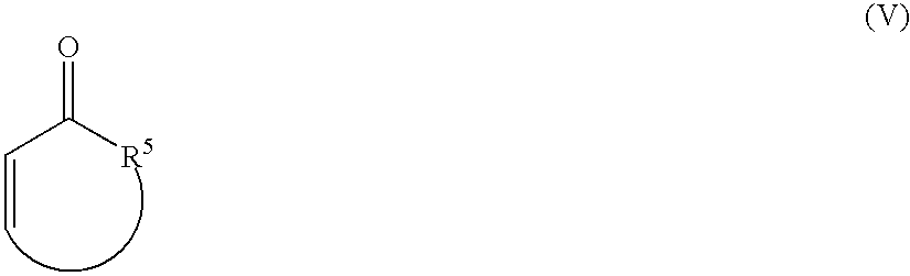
C(C([R5])=O)=C
